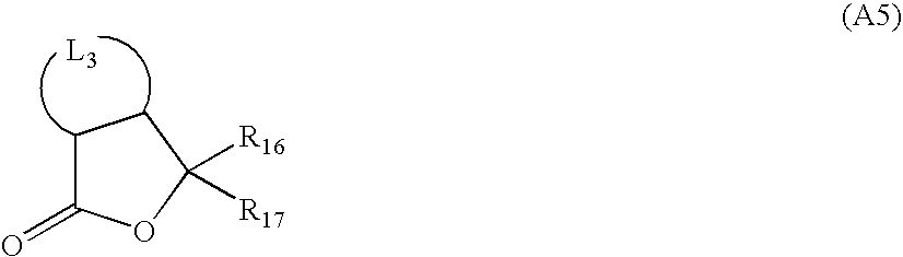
C1C(=O)OC([R16])([R17])C1
